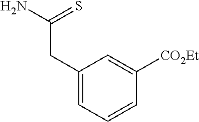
C1(CC(N)=S)=CC=CC([CO2Et])=C1
